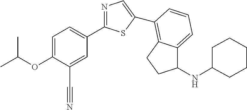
C1=C(OC(C)C)C(C#N)=CC(C2=NC=C(C3=C4C(=CC=C3)C(NC3CCCCC3)CC4)S2)=C1
